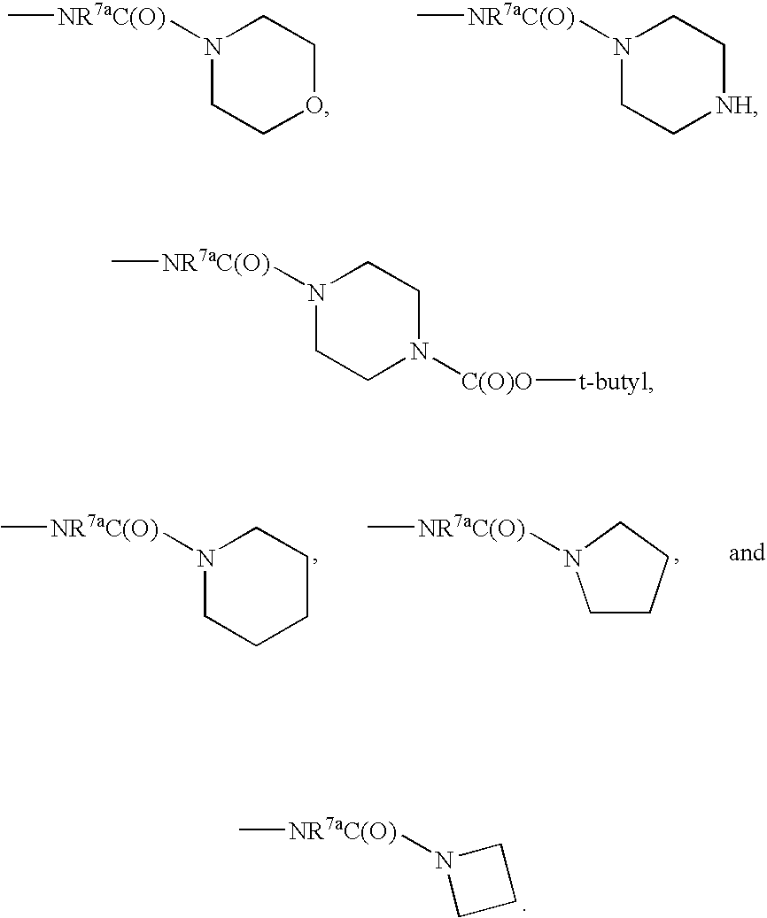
C[NR7aC(O)]N1CCOCC1.C[NR7aC(O)]N1CC[NH]CC1.C[NR7aC(O)]N1CCCCC1.C[NR7aC(O)]N1CCCC1.C[NR7aC(O)]N1CCC1.C[NR7aC(O)]N1CCN([C(O)O][t-butyl])CC1
